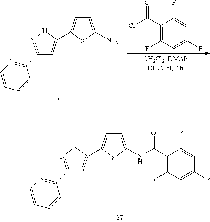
C1(C2=NN(C)C(C3=CC=C(NC(C4=C(F)C=C(F)C=C4F)=O)S3)=C2)=NC=CC=C1.C1(C(Cl)=O)=C(F)C=C(F)C=C1F.C1(C2=NN(C)C(C3=CC=C(N)S3)=C2)=NC=CC=C1
